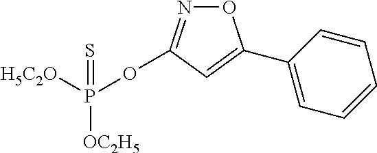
[H5C2O]P(OC1=NOC(C2=CC=CC=C2)=C1)([OC2H5])=S
